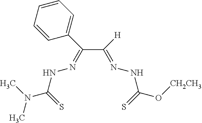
C(C([H])=NNC(O[CH2CH3])=S)(C1=CC=CC=C1)=NNC(N(C)C)=S
